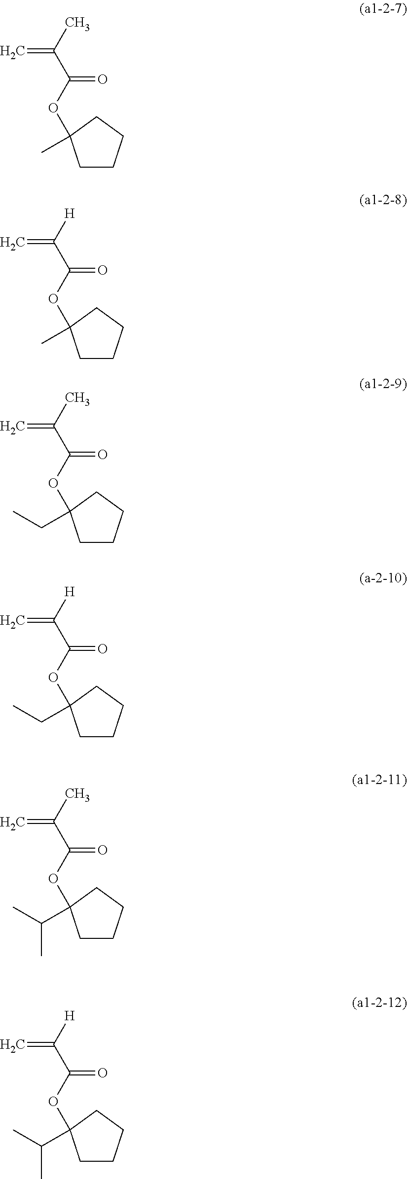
C=C(C)C(OC1(C)CCCC1)=O.C=C([H])C(OC1(C)CCCC1)=O.C=C(C)C(OC1(CC)CCCC1)=O.C=C([H])C(OC1(CC)CCCC1)=O.C=C(C)C(OC1(C(C)C)CCCC1)=O.C=C([H])C(OC1(C(C)C)CCCC1)=O
